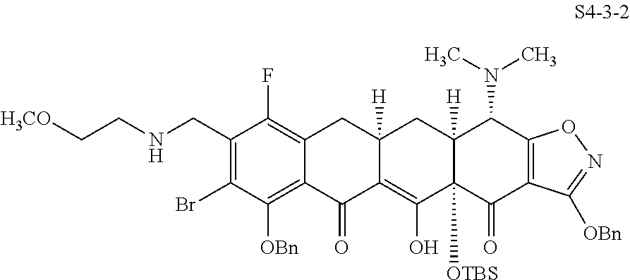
C1(CNCC[H3CO])=C(Br)C([OBn])=C2C(=C1F)CC1([H])C(=C(O)C3([OTBS])C([H])(C1)C(N(C)C)C1=C(C3=O)C([OBn])=NO1)C2=O
